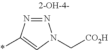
N1=NN(C[CO2H])C=C1*
